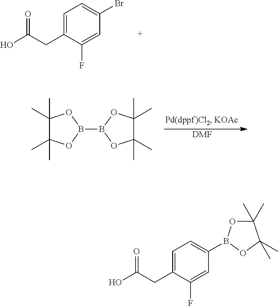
C1=C(CC(O)=O)C(F)=CC(Br)=C1.C1(C)(C)C(C)(C)OB(B2OC(C)(C)C(C)(C)O2)O1.[DMF].C1=C(CC(O)=O)C(F)=CC(B2OC(C)(C)C(C)(C)O2)=C1
